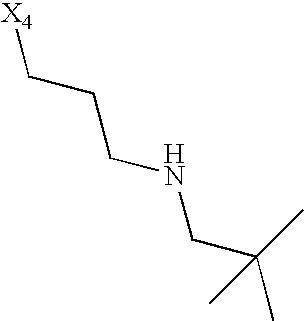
[X4]CCCNCC(C)(C)C
